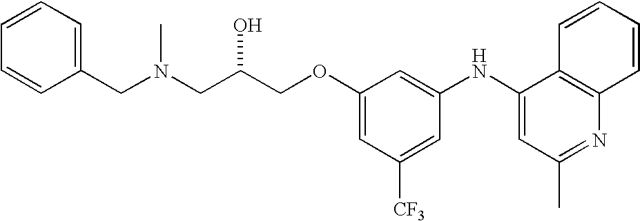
N(CC(COC1=CC([CF3])=CC(NC2=CC(C)=NC3=C2C=CC=C3)=C1)O)(C)CC1=CC=CC=C1
